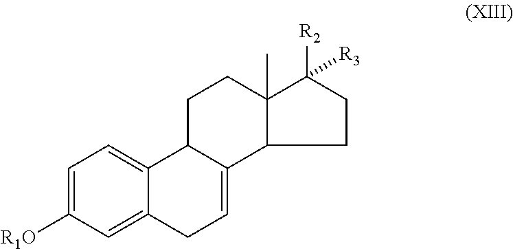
C1=C([R1O])C=C2C(=C1)C1C(=CC2)C2C(C)(CC1)C([R2])([R3])CC2
